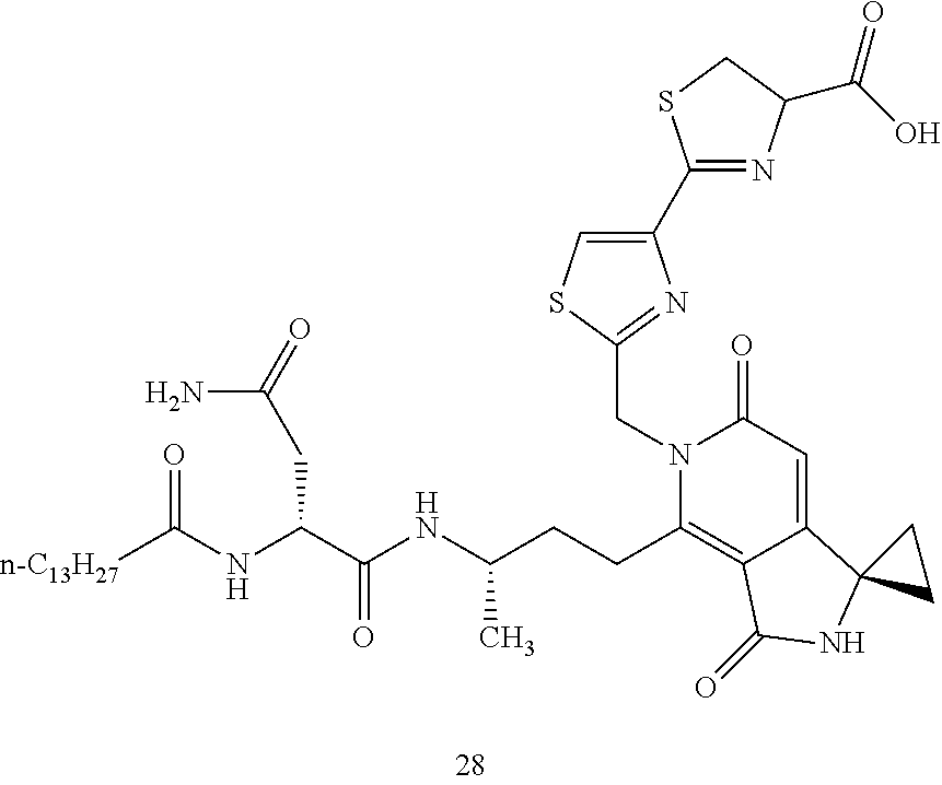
[n-C13H27]C(NC(C(NC(CCC1=C2C(=CC(=O)N1CC1=NC(C3=NC(C(O)=O)CS3)=CS1)C1(NC2=O)CC1)C)=O)CC(=O)N)=O
